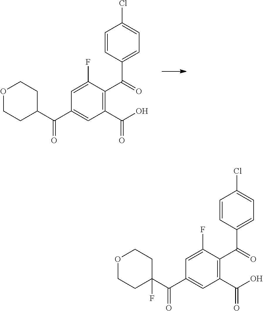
C1=CC(C(=O)C2=C(C(O)=O)C=C(C(C3CCOCC3)=O)C=C2F)=CC=C1Cl.C1=CC(C(=O)C2=C(C(O)=O)C=C(C(C3(F)CCOCC3)=O)C=C2F)=CC=C1Cl
